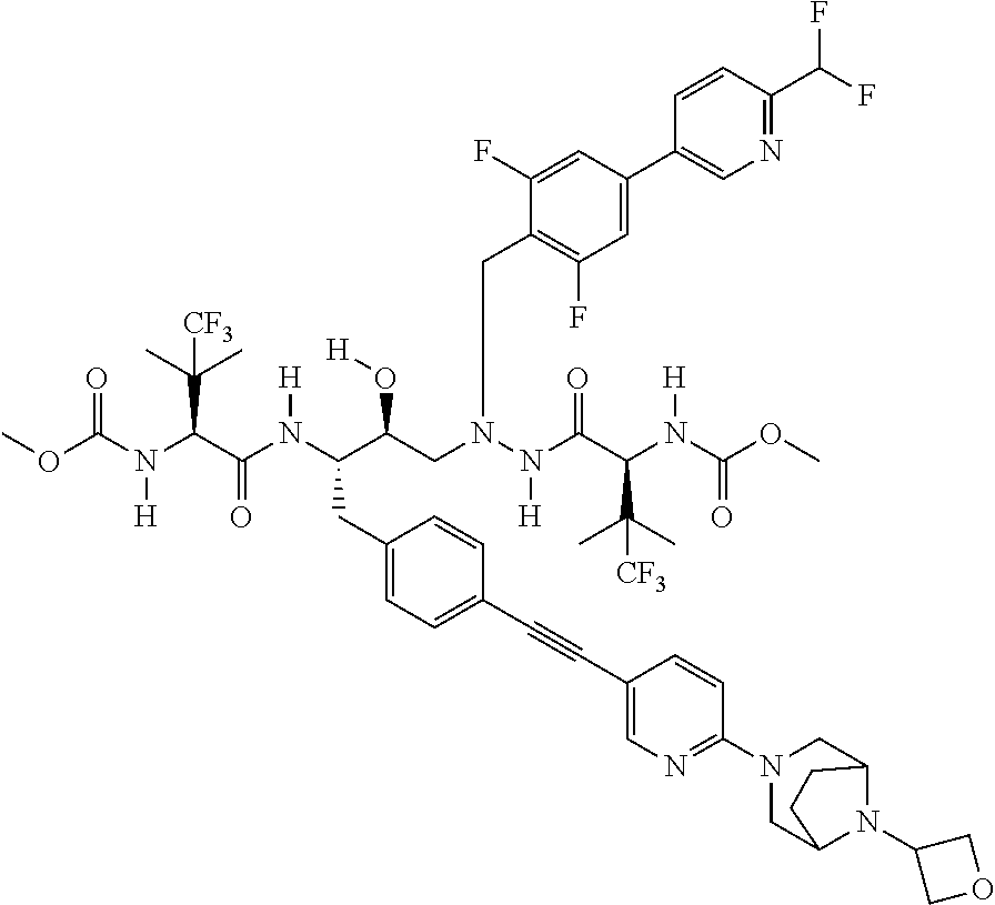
COC(N(C(C(N(C(C(CN(N(C(C(N(C(OC)=O)[H])C(C)(C)[CF3])=O)[H])CC1=C(F)C=C(C2=CN=C(C(F)F)C=C2)C=C1F)O[H])CC1=CC=C(C#CC2=CN=C(N3CC4N(C5COC5)C(C3)CC4)C=C2)C=C1)[H])=O)C(C)(C)[CF3])[H])=O
